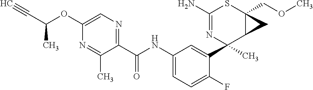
C1(N)=NC(C2=CC(NC(C3=NC=C(OC(C#C)C)N=C3C)=O)=CC=C2F)(C)C2C(COC)(S1)C2
